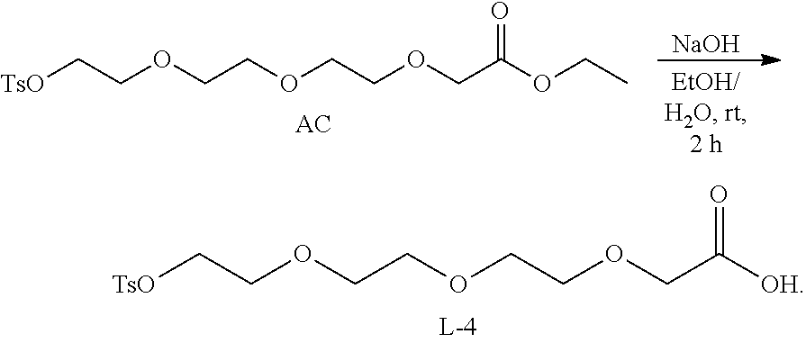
[TsO]CCOCCOCCOCC([OH])=O.[NaOH].[TsO]CCOCCOCCOCC(OCC)=O
